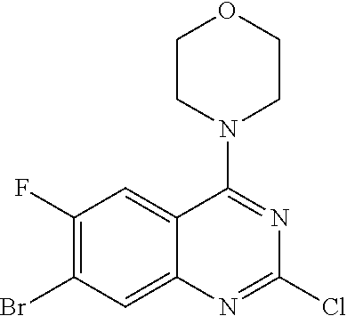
C1(F)=C(Br)C=C2C(=C1)C(N1CCOCC1)=NC(Cl)=N2
